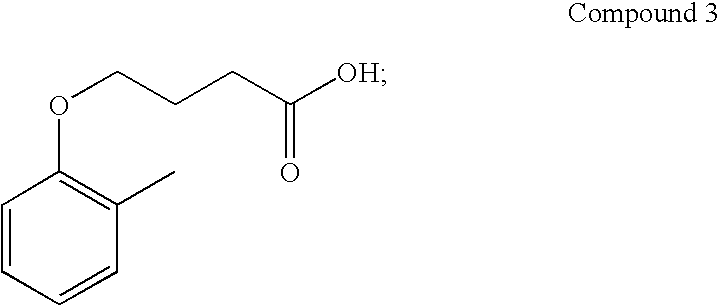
C1=CC=CC(C)=C1OCCCC([OH])=O
